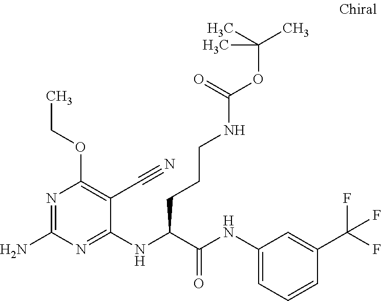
C1(NC(C(NC2=CC=CC(C(F)(F)F)=C2)=O)CCCNC(OC(C)(C)C)=O)=NC(N)=NC(OCC)=C1C#N
